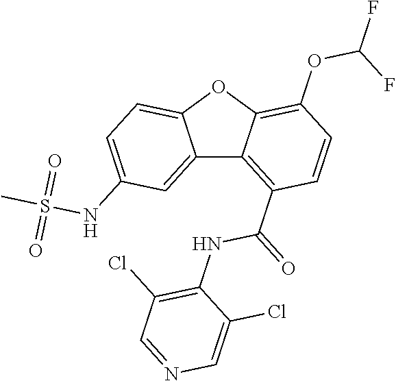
C12=CC(NS(C)(=O)=O)=CC=C1OC1=C(OC(F)F)C=CC(C(=O)NC3=C(Cl)C=NC=C3Cl)=C21
